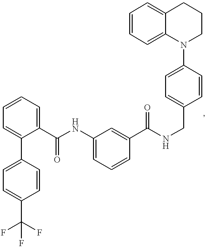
C1=CC=C(C(NC2=CC=CC(C(NCC3=CC=C(N4CCCC5=CC=CC=C45)C=C3)=O)=C2)=O)C(C2=CC=C(C(F)(F)F)C=C2)=C1
